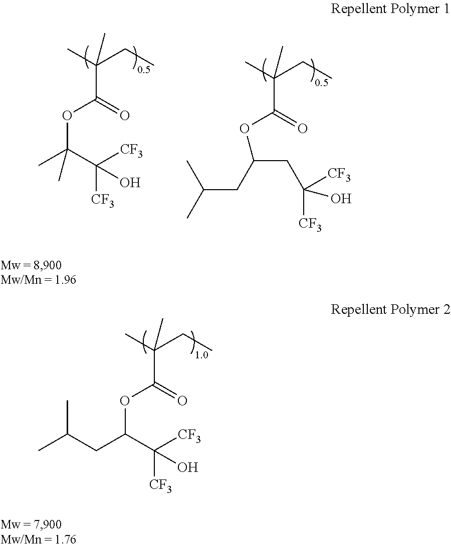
C(C(C)(CC)C)(=O)OC(C)(C([CF3])([CF3])O)C.C(C(C)(CC)C)(=O)OC(CC(O)([CF3])[CF3])CC(C)C.C(C(C)(CC)C)(=O)OC(CC(C)C)C([CF3])([CF3])O
